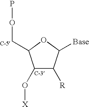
C1(O[X])C([R])C([Base])OC1COP
